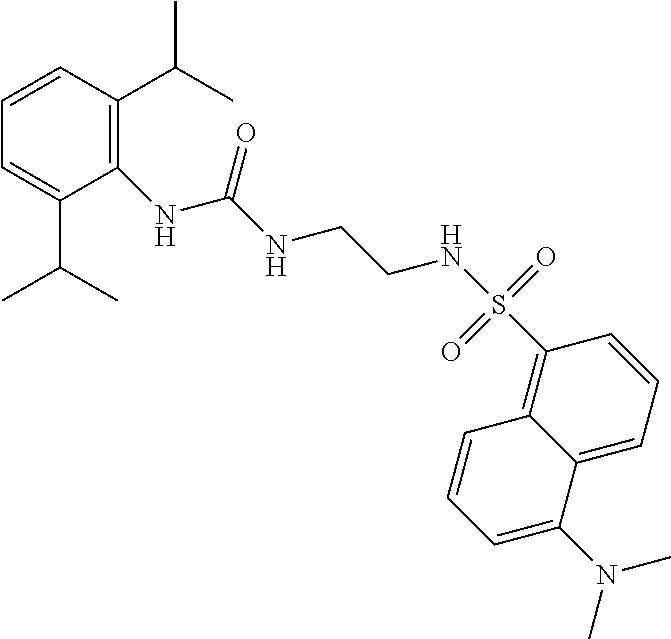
C1=CC(C(C)C)=C(NC(NCCNS(=O)(C2=C3C(=CC=C2)C(N(C)C)=CC=C3)=O)=O)C(C(C)C)=C1
